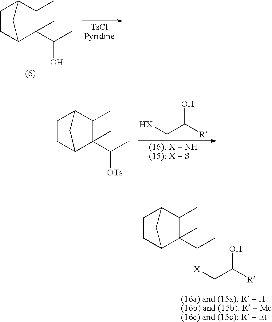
C1CC2C(C)(C(C)O)C(C)C1C2.C1CC2C(C)(C(C)[OTs])C(C)C1C2.C(C([R])O)[HX].C1CC2C(C)(C(C)[X]CC([R])O)C(C)C1C2
